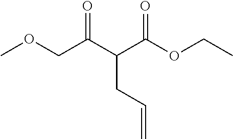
C(C(C(C(OCC)=O)CC=C)=O)OC
